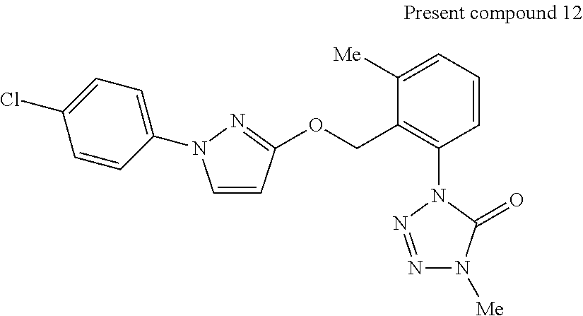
C1=CC(OCC2=C(N3N=NN([Me])C3=O)C=CC=C2[Me])=NN1C1=CC=C(Cl)C=C1
